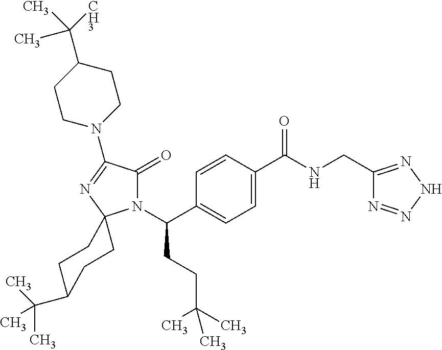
N1(C(C2=CC=C(C(NCC3=NNN=N3)=O)C=C2)CCC(C)(C)C)C(=O)C(N2CCC(C([CH3])(C)C)CC2)=NC12CCC(C(C)(C)C)CC2
